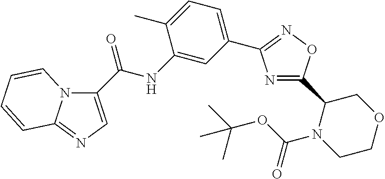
C1(C(NC2=CC(C3=NOC(C4N(C(OC(C)(C)C)=O)CCOC4)=N3)=CC=C2C)=O)=CN=C2N1C=CC=C2
